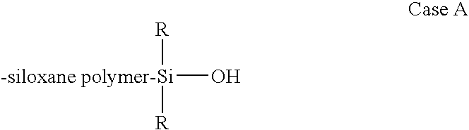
[-siloxane polymer-Si](O)([R])[R]
